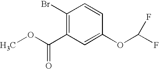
C1(Br)=C(C(OC)=O)C=C(OC(F)F)C=C1
